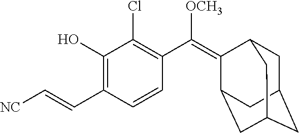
C1C2CC3CC(C(=C(C4=C(Cl)C(O)=C(C=C[NC])C=C4)[OCH3])C1C3)C2
